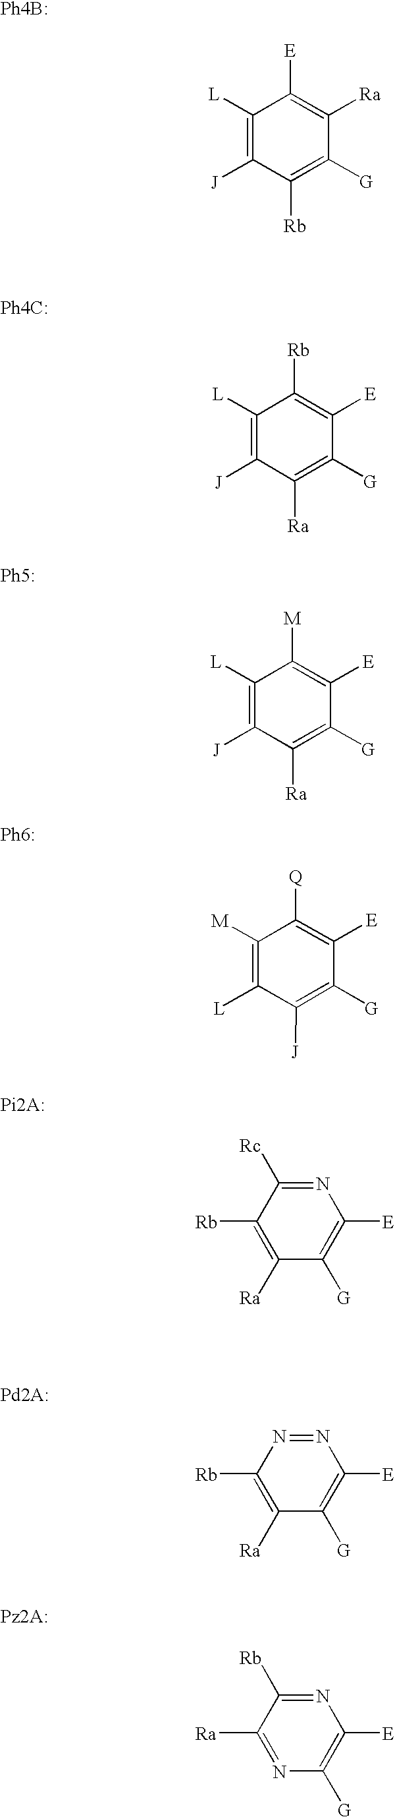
C1([L])=C([J])C([Rb])=C([G])C([Ra])=C1[E].[Ph4B:].C1([L])=C([J])C([Ra])=C([G])C([E])=C1[Rb].[Ph4C:].C1([L])=C([J])C([Ra])=C([G])C([E])=C1[M].[Ph5:].C1([M])=C([L])C([J])=C([G])C([E])=C1[Q].[Ph6:].[Pi2A:].C1([Rb])=C([Ra])C([G])=C([E])N=C1[Rc].[Pd2A:].C1([Rb])=C([Ra])C([G])=C([E])N=N1.[Pz2A:].C1([Ra])=NC([G])=C([E])N=C1[Rb]
